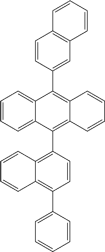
C1=CC=C2C(=C1)C(C1=CC3=C(C=C1)C=CC=C3)=C1C(=C2C2=C3C(=C(C4=CC=CC=C4)C=C2)C=CC=C3)C=CC=C1
